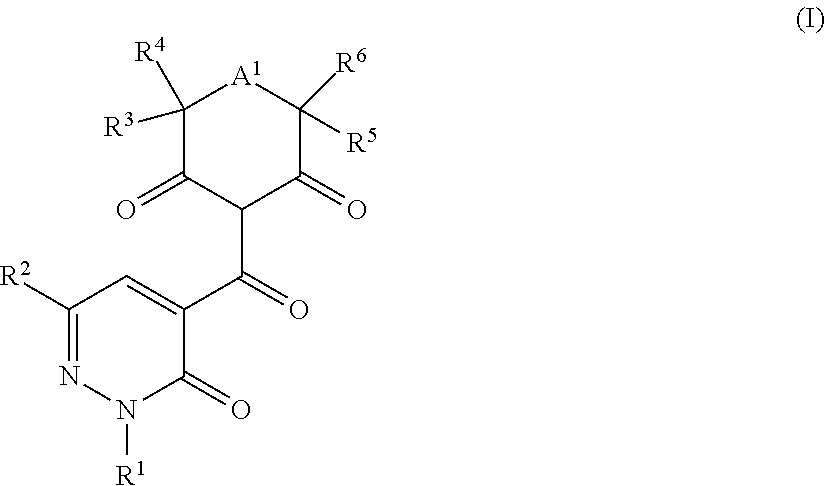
C1([R5])([R6])C(=O)C(C(C2=CC([R2])=NN([R1])C2=O)=O)C(=O)C([R3])([R4])[A1]1
